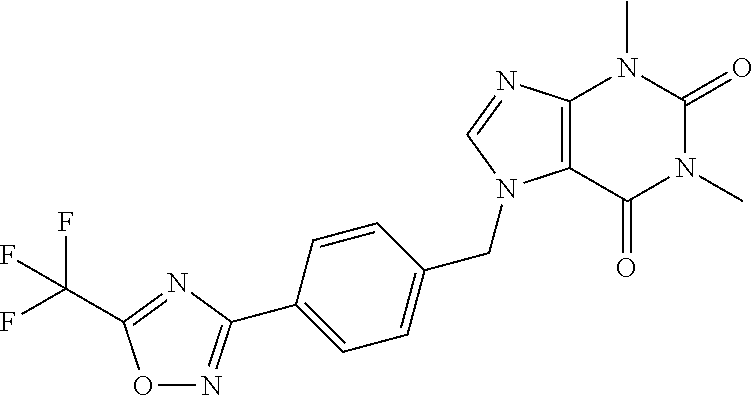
C12=C(C(=O)N(C)C(=O)N1C)N(CC1=CC=C(C3=NOC(C(F)(F)F)=N3)C=C1)C=N2
